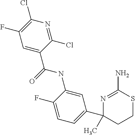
C1=C(NC(=O)C2=CC(F)=C(Cl)N=C2Cl)C(F)=CC=C1C1(C)CCSC(N)=N1
